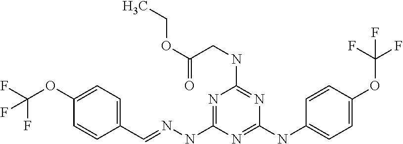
C1=CC(C=NNC2=NC(NCC(OCC)=O)=NC(NC3=CC=C(OC(F)(F)F)C=C3)=N2)=CC=C1OC(F)(F)F
